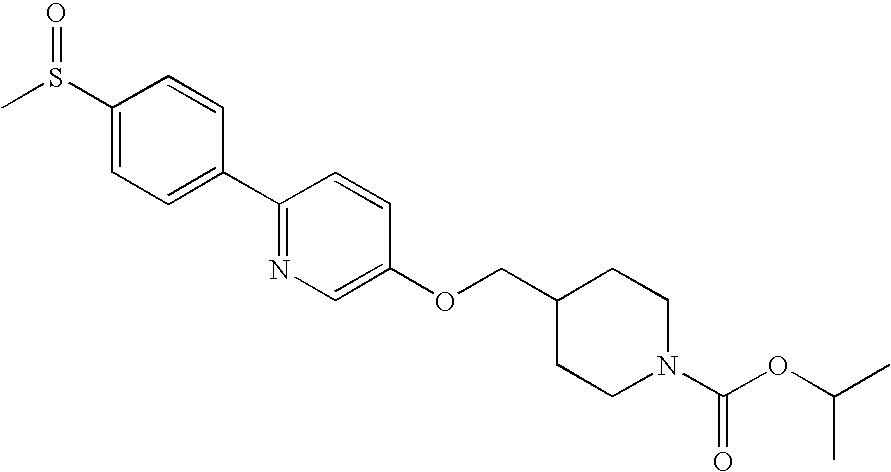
C1(S(C)=O)=CC=C(C2=NC=C(OCC3CCN(C(OC(C)C)=O)CC3)C=C2)C=C1
